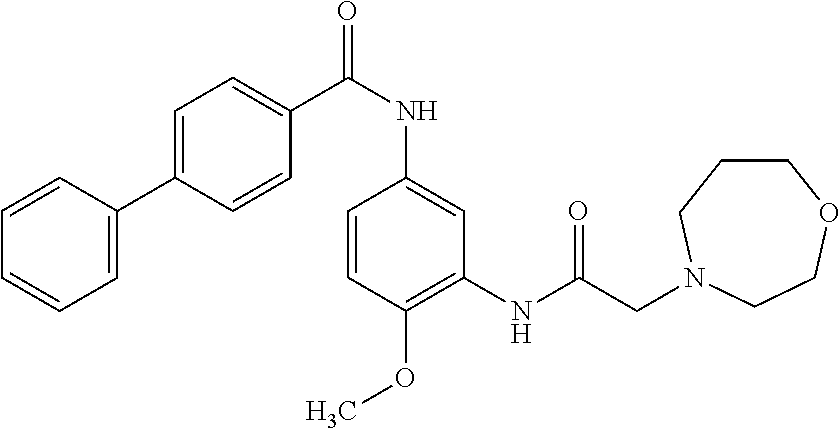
C1=CC(C2=CC=C(C(NC3=CC(NC(CN4CCCOCC4)=O)=C(OC)C=C3)=O)C=C2)=CC=C1
